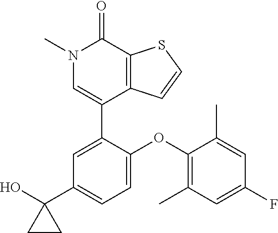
S1C=CC2=C1C(=O)N(C)C=C2C1=CC(C2(O)CC2)=CC=C1OC1=C(C)C=C(F)C=C1C
